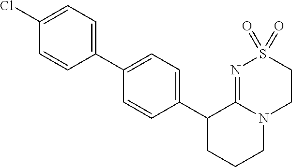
C1(C2=CC=C(Cl)C=C2)=CC=C(C2CCCN3C2=NS(=O)(=O)CC3)C=C1
